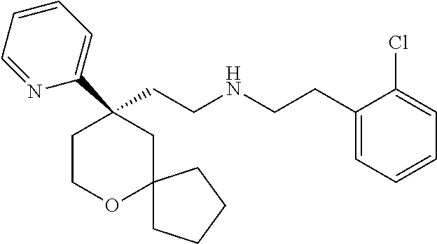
C1(CCNCCC2=CC=CC=C2Cl)(C2=CC=CC=N2)CCOC2(C1)CCCC2
